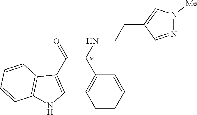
C1(CCNC(C(C2=CNC3=C2C=CC=C3)=O)C2=CC=CC=C2)=CN([Me])N=C1
